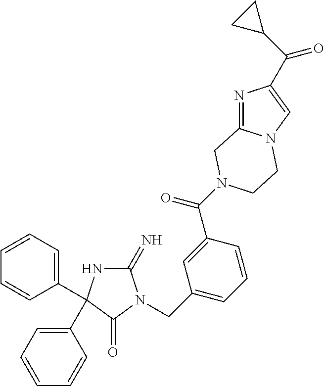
C1(=N)NC(C2=CC=CC=C2)(C2=CC=CC=C2)C(=O)N1CC1=CC=CC(C(=O)N2CC3=NC(C(C4CC4)=O)=CN3CC2)=C1
